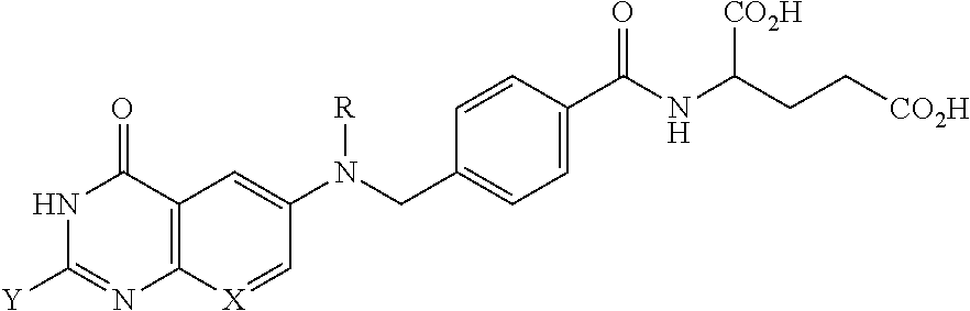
N1C([Y])=NC2=C(C1=O)C=C(N([R])CC1=CC=C(C(=O)NC([CO2H])CC[CO2H])C=C1)C=[X]2
